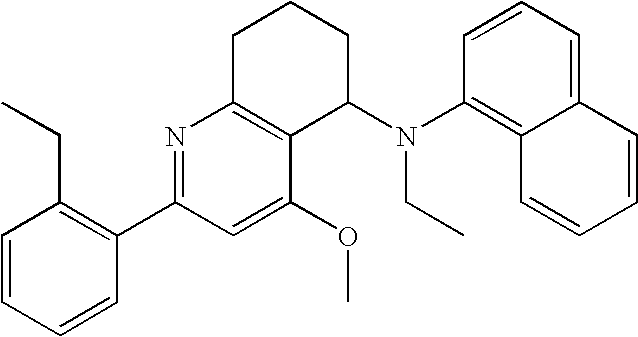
C1=CC=CC(C2=NC3=C(C(OC)=C2)C(N(CC)C2=C4C=CC=CC4=CC=C2)CCC3)=C1CC
